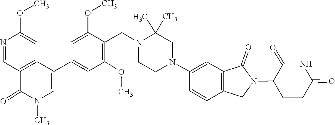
N1(C)C=C(C2=CC(OC)=C(CN3CCN(C4=CC5=C(CN(C6CCC(=O)NC6=O)C5=O)C=C4)CC3(C)C)C(OC)=C2)C2=C(C=NC(OC)=C2)C1=O
